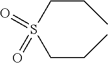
S(CCC)(CCC)(=O)=O
